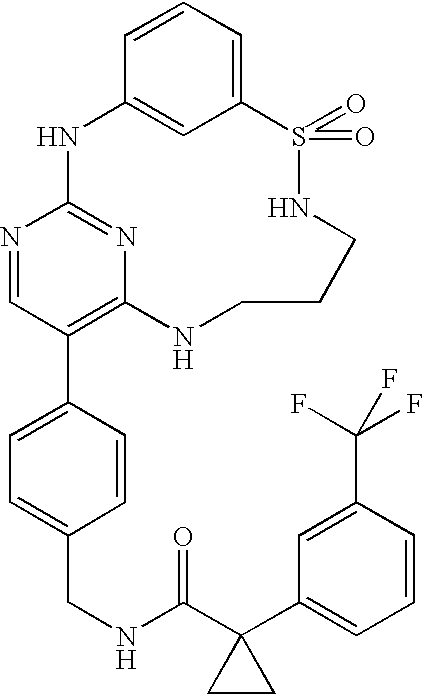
C12=CC=CC(=C1)NC1=NC(=C(C3=CC=C(CNC(C4(C5=CC=CC(C(F)(F)F)=C5)CC4)=O)C=C3)C=N1)NCCCNS2(=O)=O
